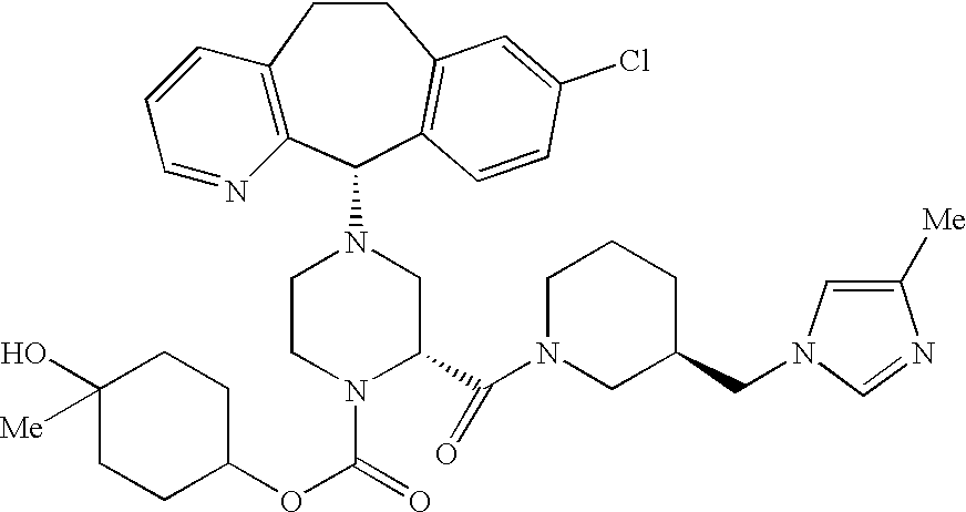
C12=C(C(N3CCN(C(=O)OC4CCC(O)([Me])CC4)C(C(N4CC(CN5C=C([Me])N=C5)CCC4)=O)C3)C3=C(CC1)C=C(Cl)C=C3)N=CC=C2
